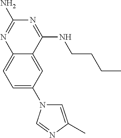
C1=C(N2C=C(C)N=C2)C=C2C(=C1)N=C(N)N=C2NCCCC
